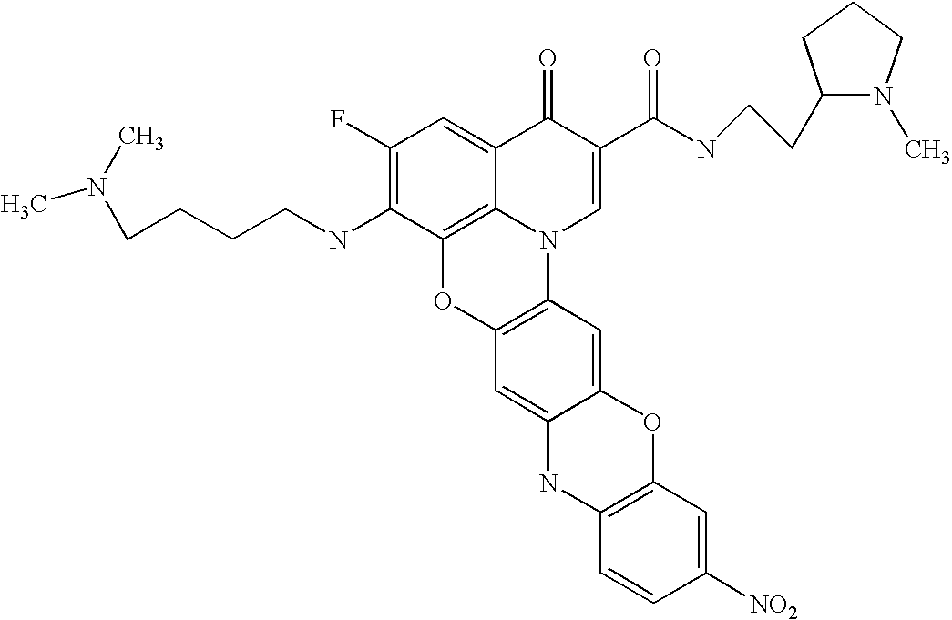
C1(F)=C(NCCCCN(C)C)C2=C3C(=C1)C(=O)C(C(NCCC1N(C)CCC1)=O)=CN3C1=C(O2)C=C2C(=C1)OC1=C(N2)C=CC([NO2])=C1
